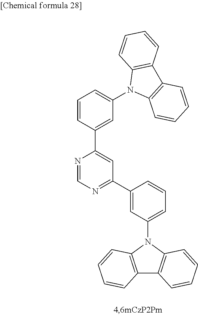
C1=CC=C(N2C3=C(C4=C2C=CC=C4)C=CC=C3)C=C1C1=CC(C2=CC(N3C4=C(C5=C3C=CC=C5)C=CC=C4)=CC=C2)=NC=N1
